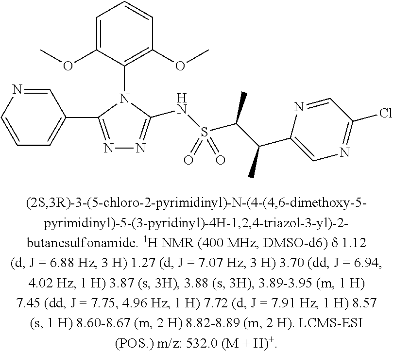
C1=NC=CC=C1C1=NN=C(NS(C(C(C2=CN=C(Cl)C=N2)C)C)(=O)=O)N1C1=C(OC)C=CC=C1OC
